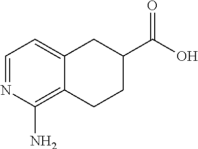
C1=NC(N)=C2C(=C1)CC(C(O)=O)CC2
